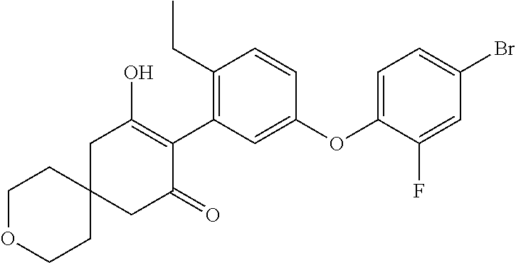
C1C2(CC(=O)C(C3=C(CC)C=CC(OC4=CC=C(Br)C=C4F)=C3)=C1O)CCOCC2
